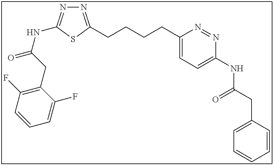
N1=C(CCCCC2=CC=C(NC(CC3=CC=CC=C3)=O)N=N2)SC(NC(=O)CC2=C(F)C=CC=C2F)=N1
